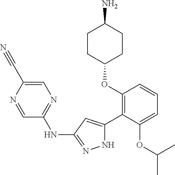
C1(OC2=C(C3=CC(NC4=NC=C(C#N)N=C4)=NN3)C(OC(C)C)=CC=C2)CCC(N)CC1
